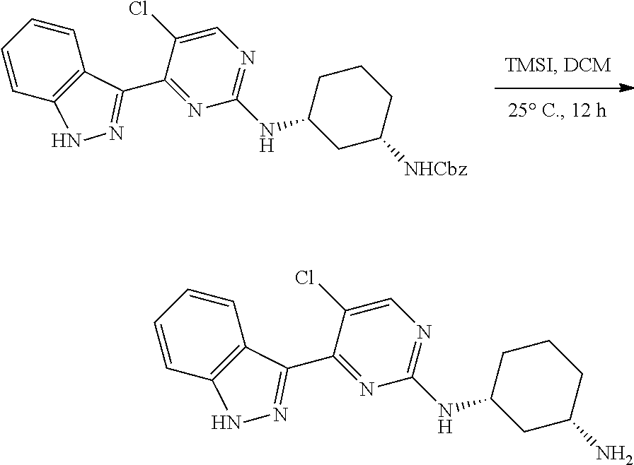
C1(Cl)=CN=C(NC2CCCC([NHCbz])C2)N=C1C1=NNC2=C1C=CC=C2.C1(Cl)=CN=C(NC2CCCC(N)C2)N=C1C1=NNC2=C1C=CC=C2
